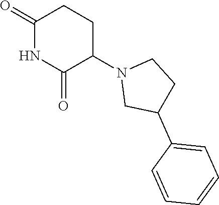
C1(=O)NC(=O)C(N2CC(C3=CC=CC=C3)CC2)CC1
